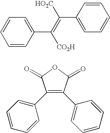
C1=CC(C(=C([HO2C])C2=CC=CC=C2)[CO2H])=CC=C1.C1(C2=CC=CC=C2)=C(C2=CC=CC=C2)C(=O)OC1=O
